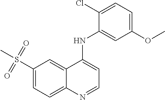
C1(S(C)(=O)=O)=CC=C2C(=C1)C(NC1=CC(OC)=CC=C1Cl)=CC=N2
